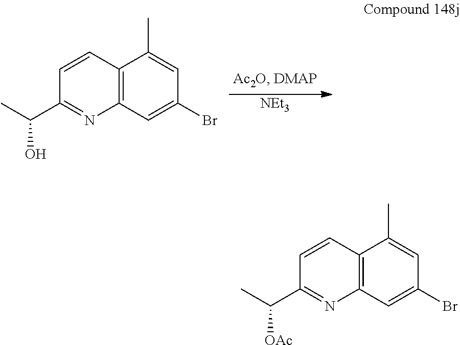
[NEt3].C1=CC2=C(N=C1C(C)O)C=C(Br)C=C2C.C1=CC2=C(N=C1C(C)[OAc])C=C(Br)C=C2C
